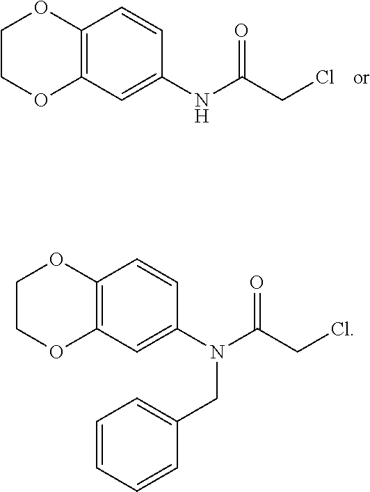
C12=C(C=C(NC(=O)CCl)C=C1)OCCO2.C12=C(C=C(N(CC3=CC=CC=C3)C(=O)CCl)C=C1)OCCO2
